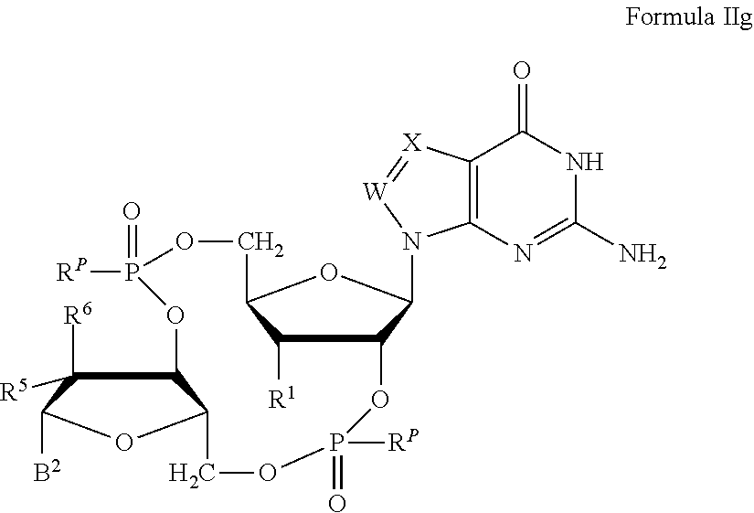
C1([R1])C2OP([RP])(=O)OCC3C(C([R6])([R5])C([B2])O3)OP(=O)([RP])OCC1OC2N1C2=C(C(=O)NC(N)=N2)[X]=[W]1
